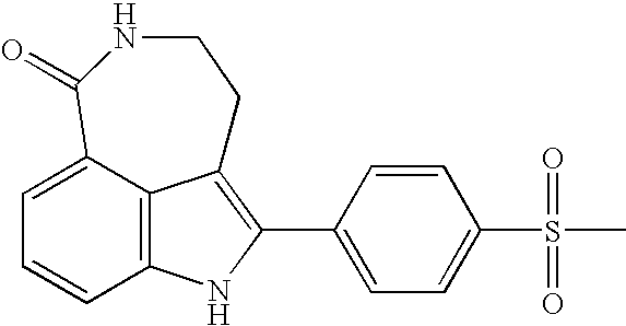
C12=C3C(=CC=C1)C(=O)NCCC3=C(C1=CC=C(S(=O)(=O)C)C=C1)N2
